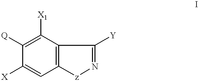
C1([X])=CC2=C(C([X1])=C1[Q])C([Y])=N[z]2
